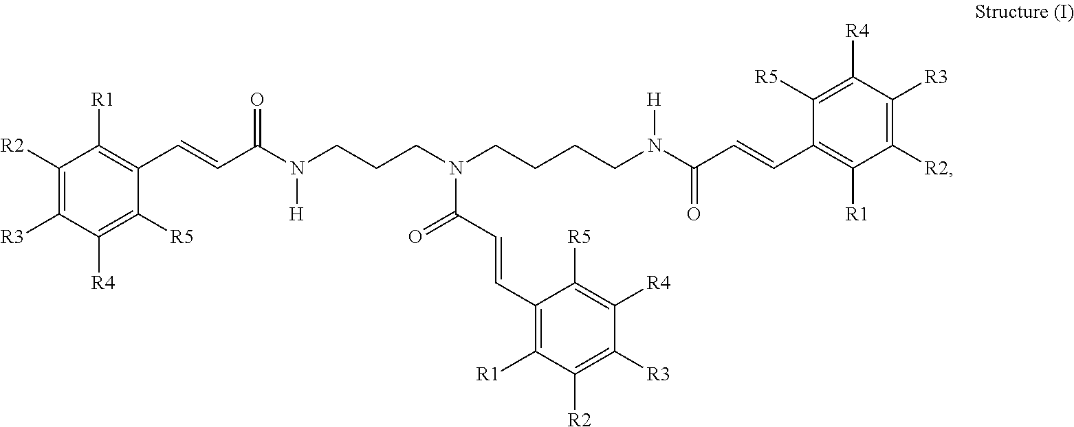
C1([R2])=C([R3])C([R4])=C([R5])C(C=CC(N(CCCN(CCCCN(C(C=CC2=C([R1])C([R2])=C([R3])C([R4])=C2[R5])=O)[H])C(C=CC2=C([R1])C([R2])=C([R3])C([R4])=C2[R5])=O)[H])=O)=C1[R1]
